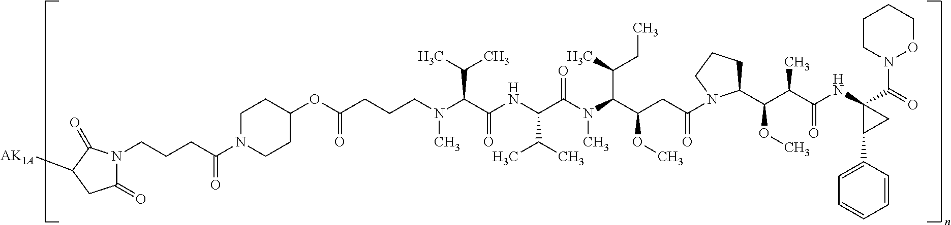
O=C(CCCN(C)C(C(=O)NC(C(C)C)C(N(C(C(OC)CC(=O)N1C(C(C(C)C(=O)NC2(C(=O)N3CCCCO3)C(C3=CC=CC=C3)C2)OC)CCC1)C(C)CC)C)=O)C(C)C)OC1CCN(C(CCCN2C(=O)CC([AK1A])C2=O)=O)CC1
